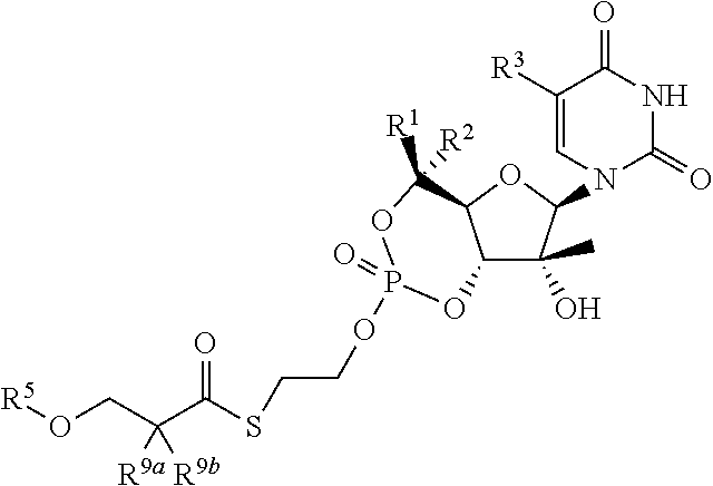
C12C(O)(C)C(N3C(=O)NC(=O)C([R3])=C3)OC1C([R1])([R2])OP(=O)(OCCSC(C(CO[R5])([R9a])[R9b])=O)O2
